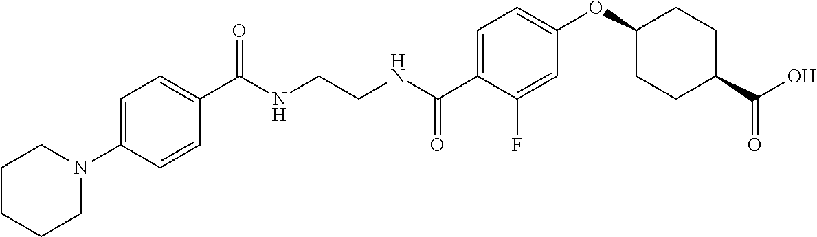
N(CCNC(C1=CC=C(OC2CCC(C(O)=O)CC2)C=C1F)=O)C(=O)C1=CC=C(N2CCCCC2)C=C1
